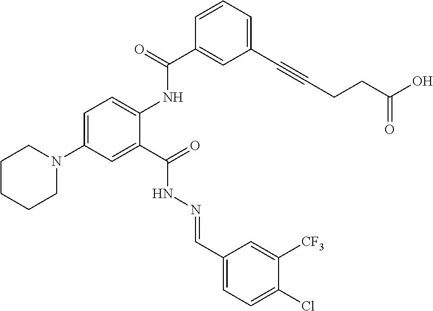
C1=C(N2CCCCC2)C=C(C(=O)NN=CC2=CC=C(Cl)C([CF3])=C2)C(NC(C2=CC(C#CCCC(O)=O)=CC=C2)=O)=C1
